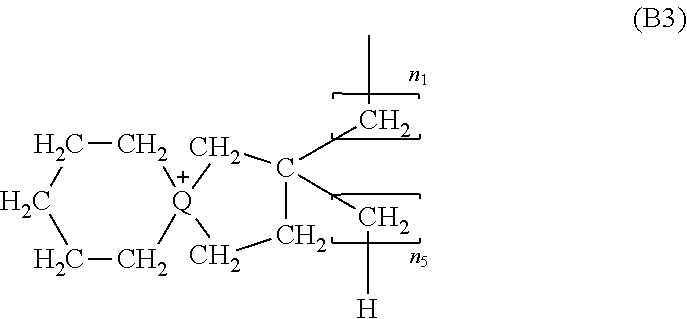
C(C)C1(C[H])C[Q]2(CC1)CCCCC2
